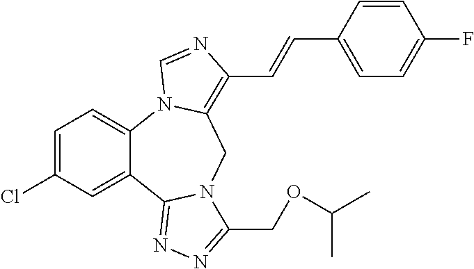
C1=C(Cl)C=C2C(=C1)N1C(=C(C=CC3=CC=C(F)C=C3)N=C1)CN1C2=NN=C1COC(C)C
